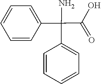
C1=CC=CC=C1C(C1=CC=CC=C1)(N)C(O)=O
